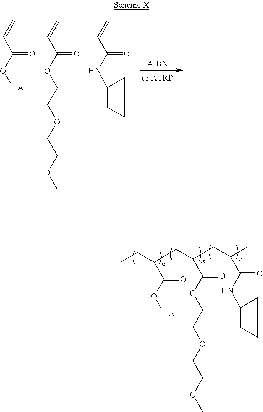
[AIBN].C(=C)C(O[T.A])=O.C(=C)C(OCCOCCOC)=O.C(=C)C(NC1CCC1)=O.CCC(CC(CC(C)C(NC1CCC1)=O)C(OCCOCCOC)=O)C(O[T.A])=O
